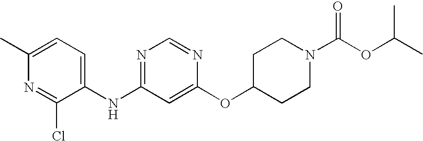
C1(C)=CC=C(NC2=NC=NC(OC3CCN(C(OC(C)C)=O)CC3)=C2)C(Cl)=N1
